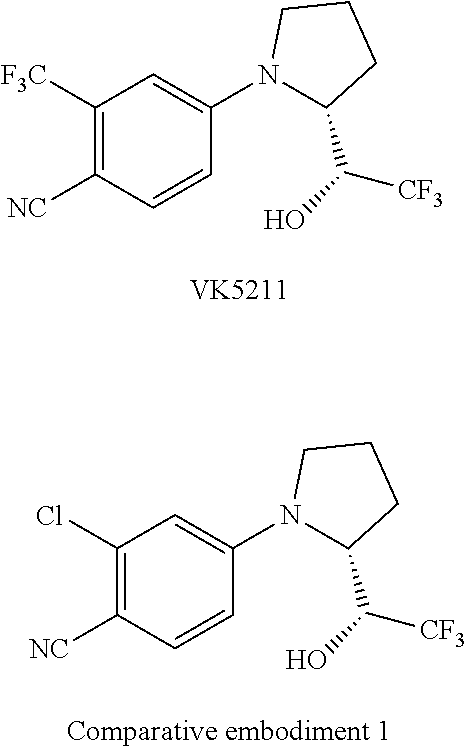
C1([F3C])=C([NC])C=CC(N2C(C(O)[CF3])CCC2)=C1.C1(Cl)=C([NC])C=CC(N2C(C(O)[CF3])CCC2)=C1
